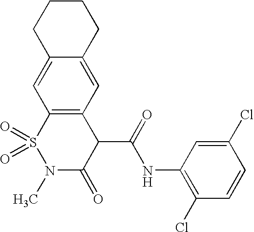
C12=CC3=C(C=C1CCCC2)C(C(=O)NC1=C(Cl)C=CC(Cl)=C1)C(=O)N(C)S3(=O)=O
